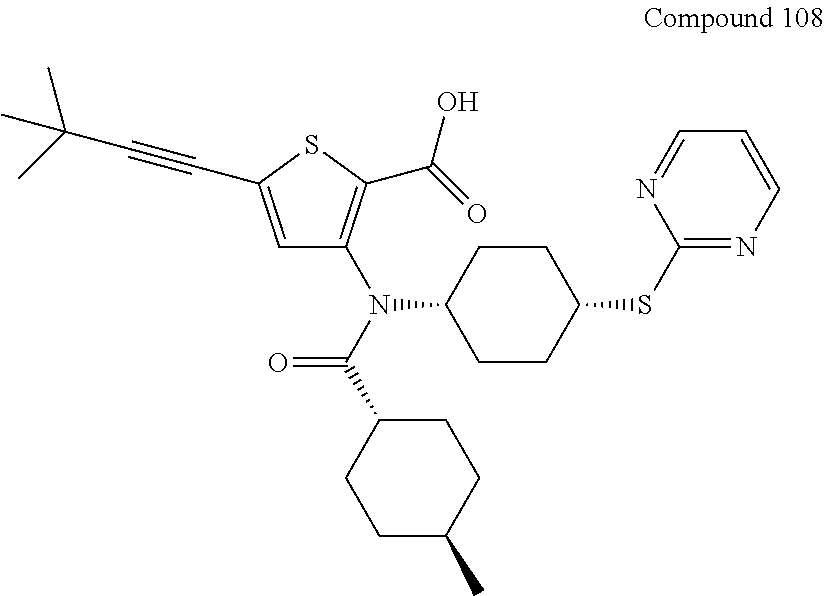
C1CC(N(C(=O)C2CCC(C)CC2)C2=C(C(O)=O)SC(C#CC(C)(C)C)=C2)CCC1SC1=NC=CC=N1
